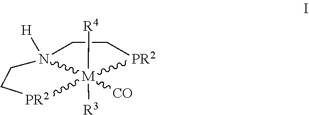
C1C[PR2][M]2([CO])([R3])([R4])N1([H])CC[PR2]2
